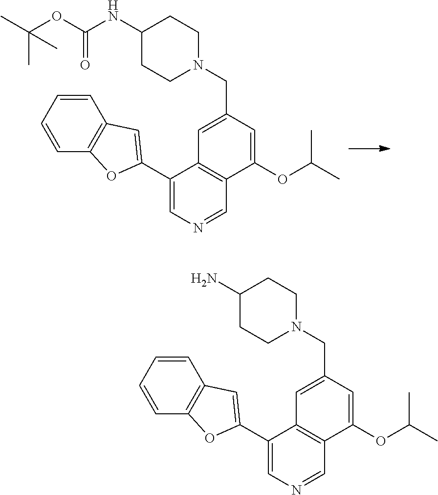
C1(OC(C)C)=CC(CN2CCC(NC(OC(C)(C)C)=O)CC2)=CC2=C1C=NC=C2C1=CC2=C(C=CC=C2)O1.C1(OC(C)C)=CC(CN2CCC(N)CC2)=CC2=C1C=NC=C2C1=CC2=C(C=CC=C2)O1
